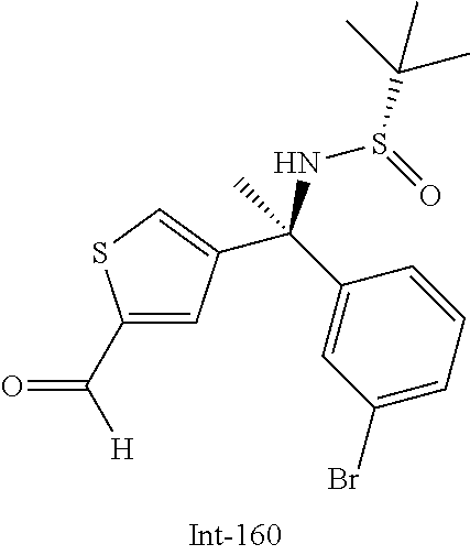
C([H])(=O)C1=CC(C(C2=CC(Br)=CC=C2)(NS(C(C)(C)C)=O)C)=CS1
